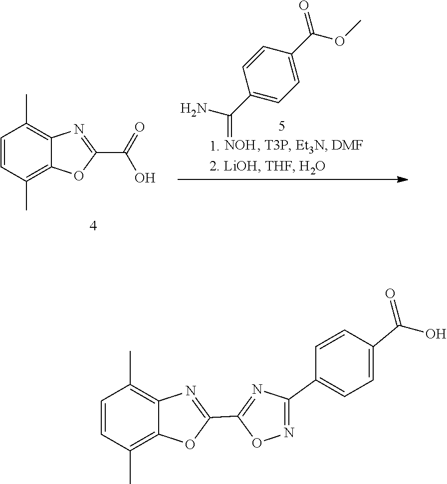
C1=CC(C)=C2C(=C1C)N=C(C1=NC(C3=CC=C(C(O)=O)C=C3)=NO1)O2.C1=CC(C)=C2C(=C1C)N=C(C(O)=O)O2.C(=[NOH])(C1=CC=C(C(OC)=O)C=C1)N
